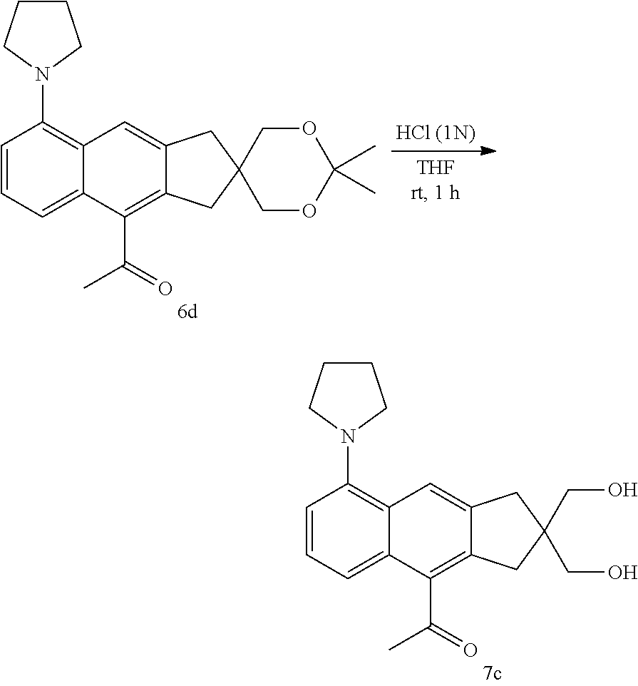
C1=CC=C2C(=C1N1CCCC1)C=C1C(=C2C(=O)C)CC(CO)(CO)C1.C1=CC=C2C(=C1N1CCCC1)C=C1C(=C2C(=O)C)CC2(C1)COC(C)(C)OC2
